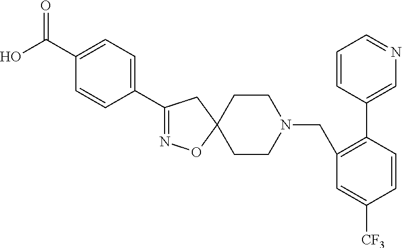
O=C(C1=CC=C(C2=NOC3(C2)CCN(CC2=C(C4=CN=CC=C4)C=CC([CF3])=C2)CC3)C=C1)O
